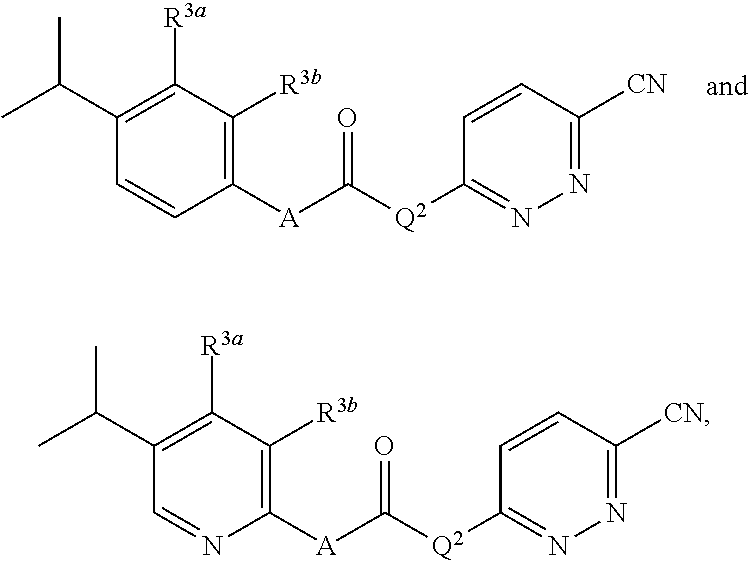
C1=CC([A]C([Q2]C2=NN=C([CN])C=C2)=O)=C([R3b])C([R3a])=C1C(C)C.C1=NC([A]C([Q2]C2=NN=C([CN])C=C2)=O)=C([R3b])C([R3a])=C1C(C)C
